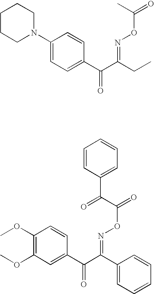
C1CCN(C2=CC=C(C(C(CC)=NOC(C)=O)=O)C=C2)CC1.O(C1=C(OC)C=C(C(C(C2=CC=CC=C2)=NOC(C(=O)C2=CC=CC=C2)=O)=O)C=C1)C
